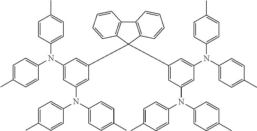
C12=C(C(C3=CC(N(C4=CC=C(C)C=C4)C4=CC=C(C)C=C4)=CC(N(C4=CC=C(C)C=C4)C4=CC=C(C)C=C4)=C3)(C3=CC(N(C4=CC=C(C)C=C4)C4=CC=C(C)C=C4)=CC(N(C4=CC=C(C)C=C4)C4=CC=C(C)C=C4)=C3)C3=C1C=CC=C3)C=CC=C2
